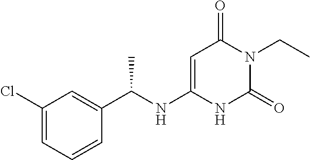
C1(Cl)=CC=CC(C(NC2=CC(=O)N(CC)C(=O)N2)C)=C1
